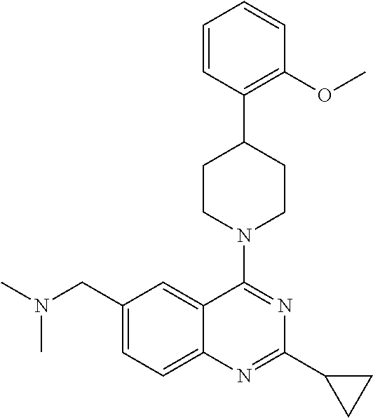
C1(CN(C)C)=CC=C2C(=C1)C(N1CCC(C3=C(OC)C=CC=C3)CC1)=NC(C1CC1)=N2
